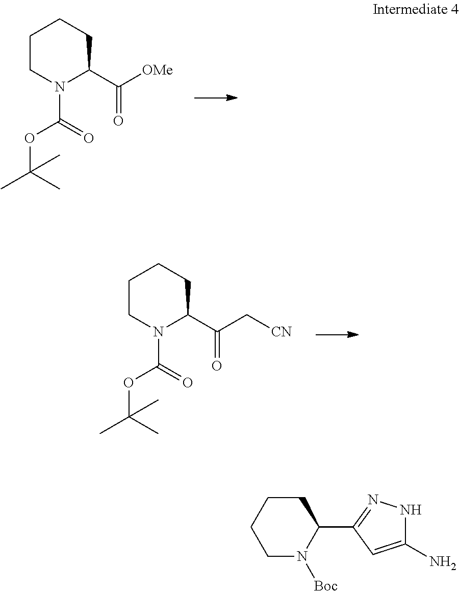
C1CN(C(OC(C)(C)C)=O)C(C([OMe])=O)CC1.C1CN(C(OC(C)(C)C)=O)C(C(C[CN])=O)CC1.C1N([Boc])C(C2=NNC(N)=C2)CCC1
